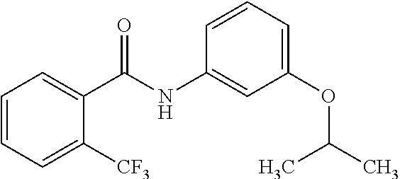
C1=CC=C(OC(C)C)C=C1NC(C1=CC=CC=C1[CF3])=O
